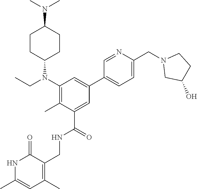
N1C(C)=CC(C)=C(CNC(C2=CC(C3=CC=C(CN4CC(O)CC4)N=C3)=CC(N(CC)C3CCC(N(C)C)CC3)=C2C)=O)C1=O
